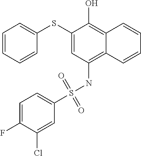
C1(SC2=CC=CC=C2)=CC(NS(C2=CC=C(F)C(Cl)=C2)(=O)=O)=C2C(=C1O)C=CC=C2
